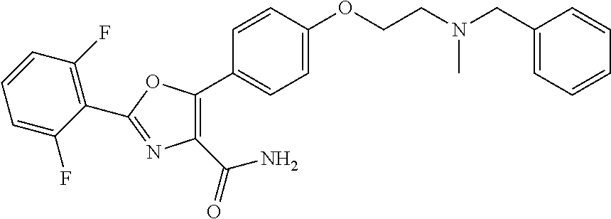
C1=C(OCCN(C)CC2=CC=CC=C2)C=CC(C2=C(C(=O)N)N=C(C3=C(F)C=CC=C3F)O2)=C1
